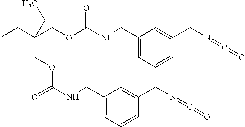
CCC(COC(NCC1=CC=CC(CN=C=O)=C1)=O)(CC)COC(NCC1=CC=CC(CN=C=O)=C1)=O
